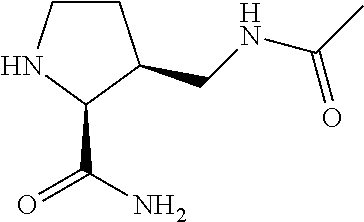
C1CNC(C(=O)N)C1CNC(C)=O
